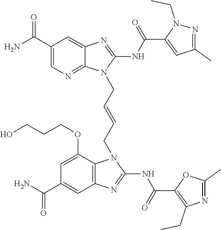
NC(C1=CN=C2C(=C1)N=C(NC(=O)C1=CC(C)=NN1CC)N2CC=CCN1C2=C(C=C(C(N)=O)C=C2OCCCO)N=C1NC(=O)C1=C(CC)N=C(C)O1)=O
